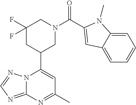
N12C(=NC=N1)N=C(C)C=C2C1CN(C(=O)C2=CC3=CC=CC=C3N2C)CC(F)(F)C1
